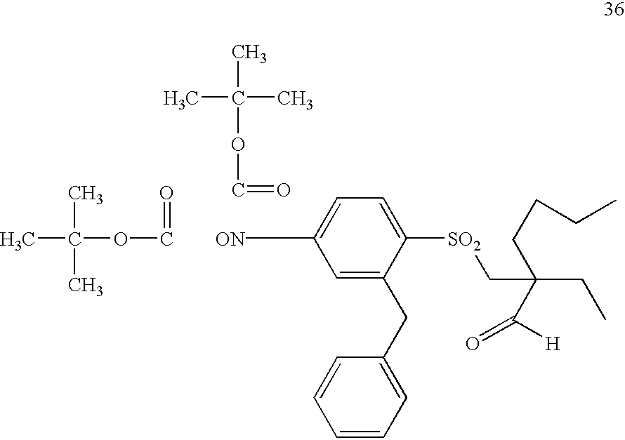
[SO2](C1=CC=C([ON])C=C1CC1=CC=CC=C1)CC(CC)(C(=O)[H])CCCC.O(C(C)(C)C)C=O.O(C(C)(C)C)C=O
